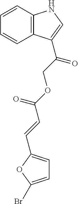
C1=CC2=C(C=C1)C(C(COC(C=CC1=CC=C(Br)O1)=O)=O)=CN2
